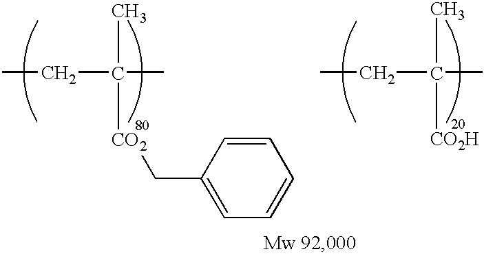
C(C(C)([CO2]CC1=CC=CC=C1)C)C.C(C(C)([CO2H])C)C
